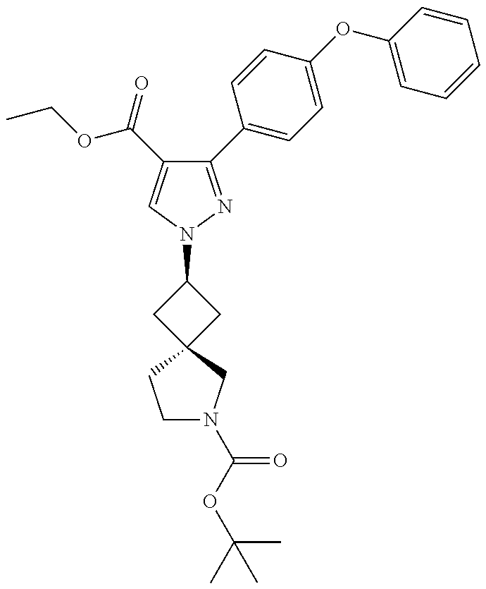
C1(C2=CC=C(OC3=CC=CC=C3)C=C2)=NN(C2CC3(C2)CN(C(OC(C)(C)C)=O)CC3)C=C1C(=O)OCC
